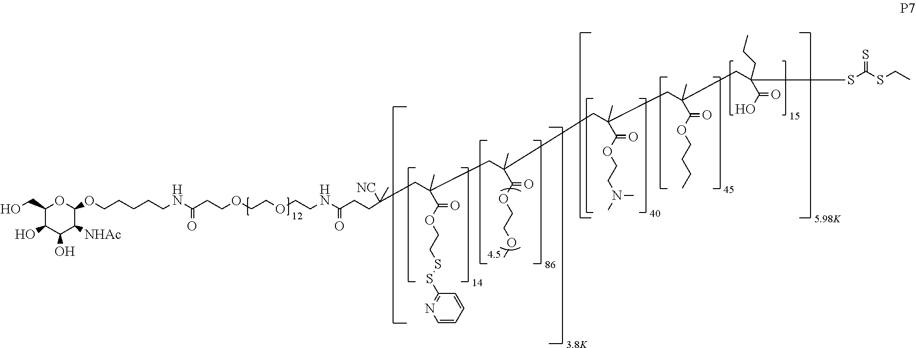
C1(CO)C(O)C(O)C([NHAc])C(OCCCCCNC(CCOCCOCCNC(CCC([NC])(C)CC(CC(C)(C(OCCOC)=O)CC(CC(CC(C(O)=O)(CCC)SC(SCC)=S)(C)C(OCCCC)=O)(C)C(OCCN(C)C)=O)(C)C(OCCSSC2=NC=CC=C2)=O)=O)=O)O1
